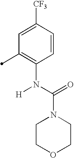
C1([CF3])=CC(C)=C(N(C(=O)N2CCOCC2)[H])C=C1
